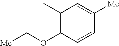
C1(C)=C(OC[Me])C=CC([Me])=C1
